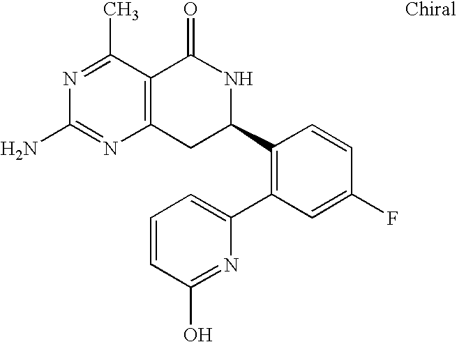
N1=C(C)C2=C(N=C1N)CC(C1=C(C3=CC=CC(O)=N3)C=C(F)C=C1)NC2=O
